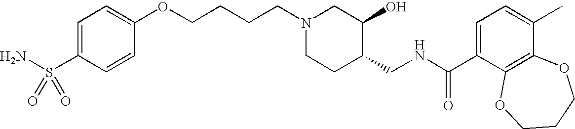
C(CCCN1CCC(CNC(=O)C2=CC=C(C)C3=C2OCCCO3)C(O)C1)OC1=CC=C(S(N)(=O)=O)C=C1
